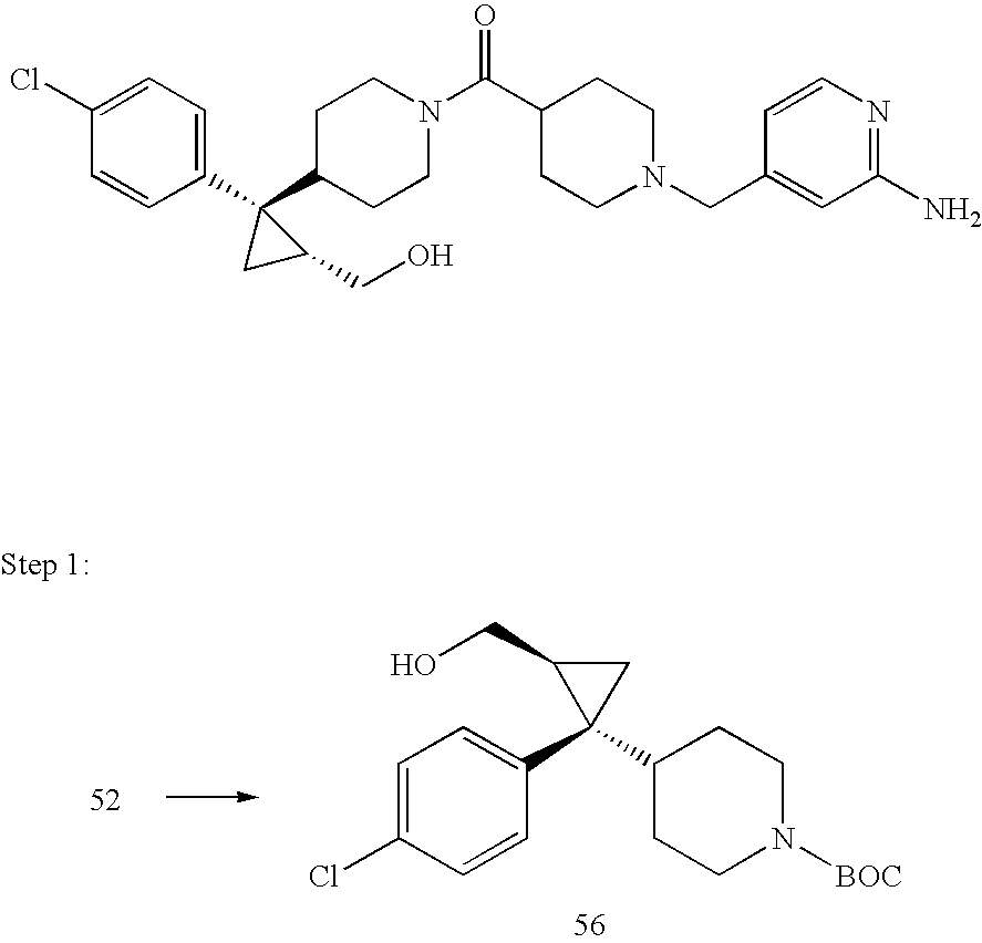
C1(C2(C3=CC=C(Cl)C=C3)CC2CO)CCN([BOC])CC1.C1=CC(Cl)=CC=C1C1(C2CCN(C(=O)C3CCN(CC4=CC(N)=NC=C4)CC3)CC2)CC1CO
